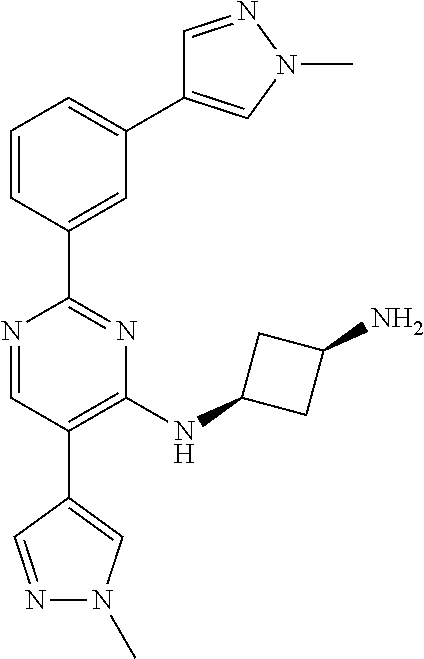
C1=NN(C)C=C1C1=CC=CC(C2=NC(NC3CC(N)C3)=C(C3=CN(C)N=C3)C=N2)=C1
